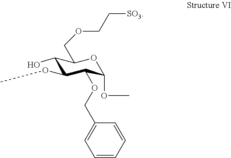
C1(O)C(OC)C(OCC2=CC=CC=C2)C(OC)OC1COCC[SO3]
